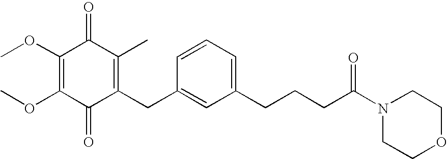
C1(=O)C(CC2=CC(CCCC(N3CCOCC3)=O)=CC=C2)=C(C)C(=O)C(OC)=C1OC
